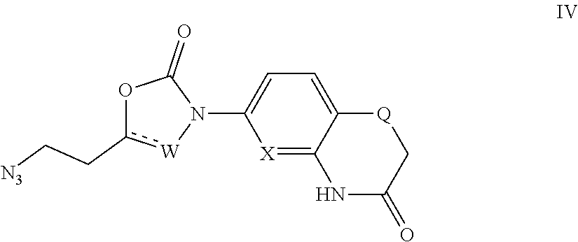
C1=C(N2[W]c(CC[N3])OC2=O)[X]=C2C(=C1)[Q]CC(=O)N2
